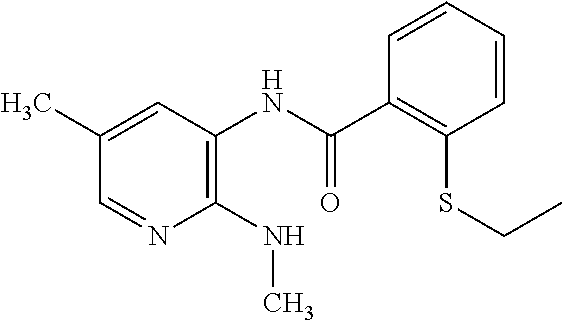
C1(C)=CC(NC(C2=C(SCC)C=CC=C2)=O)=C(NC)N=C1
